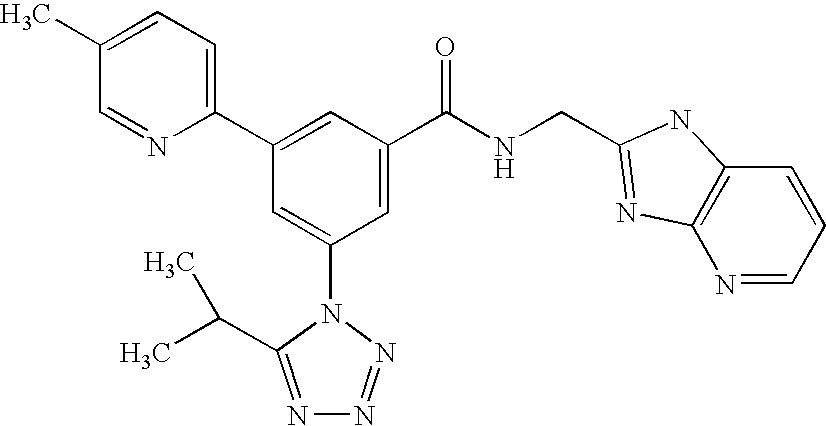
C1(C2=CC(C(NCC3=NC4=C(C=CC=N4)N3)=O)=CC(N3C(C(C)C)=NN=N3)=C2)=CC=C(C)C=N1
